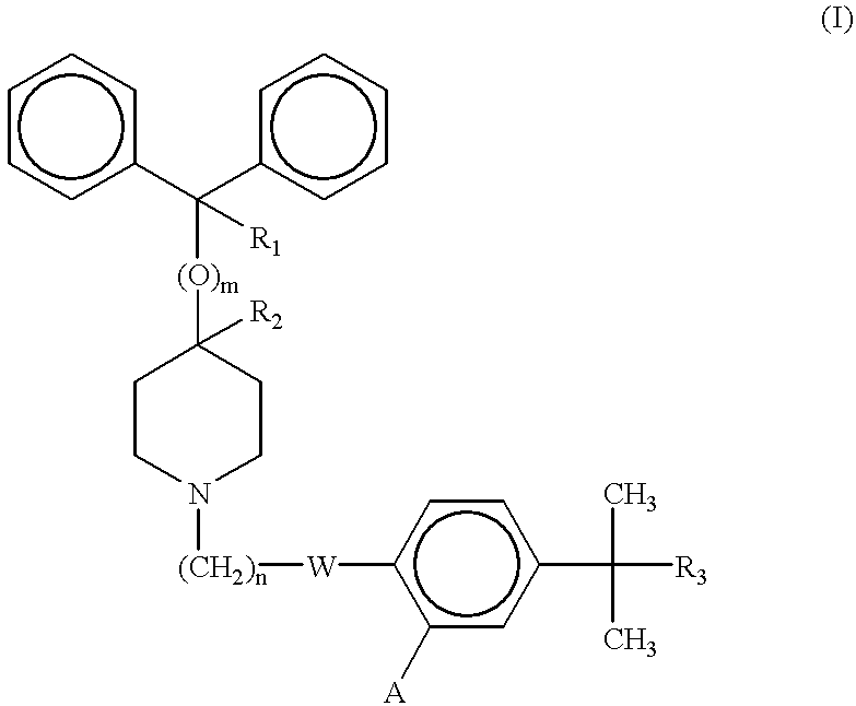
c1ccc(C(c2ccccc2)([(O)m]C2([R2])CCN([(CH2)n][W]c3c([A])cc(C([R3])(C)C)cc3)CC2)[R1])cc1
